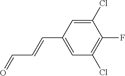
C1=C(C=CC=O)C=C(Cl)C(F)=C1Cl
